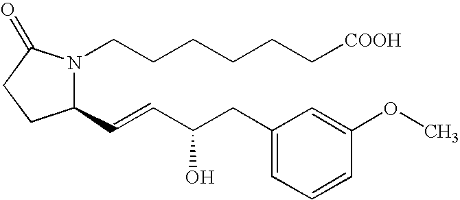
N1(CCCCCC[COOH])C(C=CC(CC2=CC=CC(OC)=C2)O)CCC1=O
